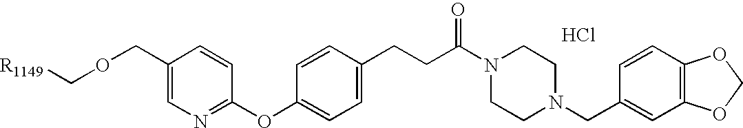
Cl.O(C1=CC=C(CCC(N2CCN(CC3=CC4=C(C=C3)OCO4)CC2)=O)C=C1)C1=NC=C(COC[R1149])C=C1
